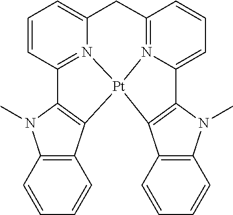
C12=C(C3=C(N1C)C1=CC=CC4=N1[Pt]31C3=C(N(C)C5=C3C=CC=C5)C3=N1C(=CC=C3)C4)C=CC=C2
